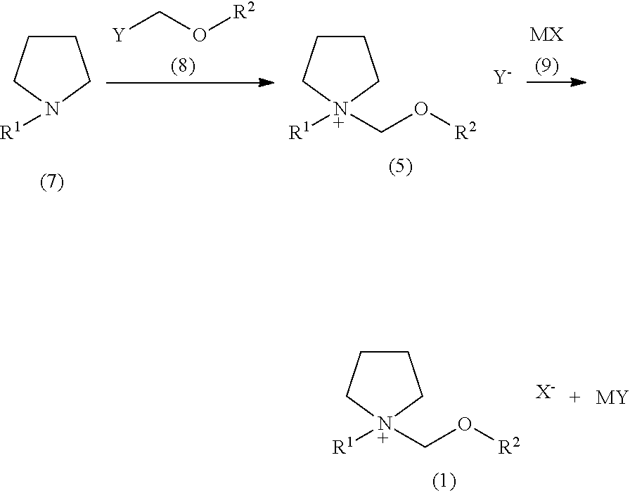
C1CC[N+]([R1])(CO[R2])C1.[X-].[MY].C1CCN([R1])C1.[Y]CO[R2].C1CC[N+]([R1])(CO[R2])C1.[Y].[MX]
